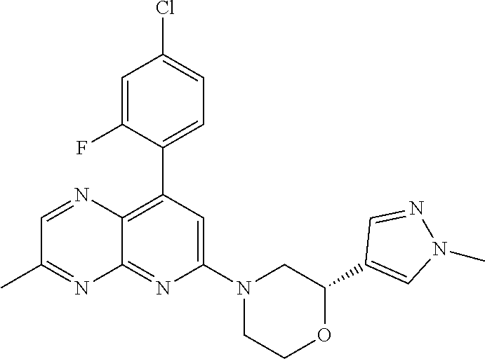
C1(C2=CN(C)N=C2)OCCN(C2=CC(C3=CC=C(Cl)C=C3F)=C3C(=N2)N=C(C)C=N3)C1
